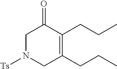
C1N([Ts])CC(CCC)=C(CCC)C1=O
